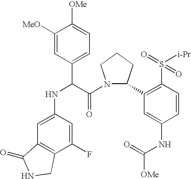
C1([MeO])=CC(C(C(=O)N2C(C3=C(S(=O)([i-Pr])=O)C=CC(NC([OMe])=O)=C3)CCC2)NC2=CC3=C(C(F)=C2)CNC3=O)=CC=C1[OMe]
